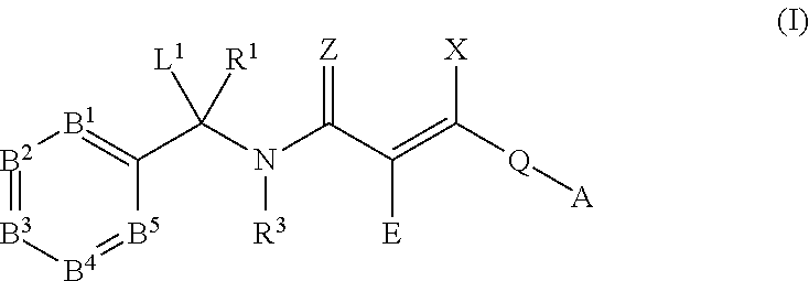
[B2]1=[B3][B4]=[B5]C(C(N(C(C(=C([Q][A])[X])[E])=[Z])[R3])([L1])[R1])=[B1]1
